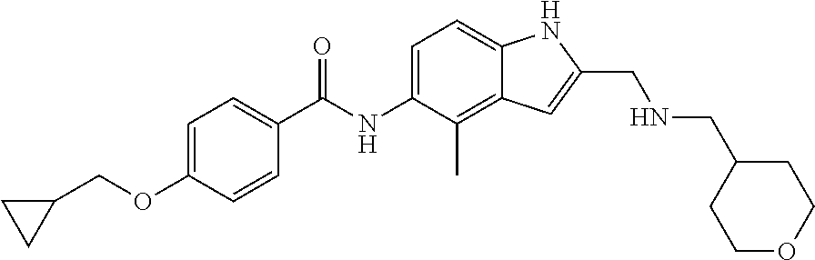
C1=C(OCC2CC2)C=CC(C(NC2=CC=C3C(=C2C)C=C(CNCC2CCOCC2)N3)=O)=C1
